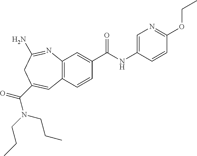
C12=C(C=CC(C(NC3=CN=C(OCC)C=C3)=O)=C1)C=C(C(=O)N(CCC)CCC)CC(N)=N2
